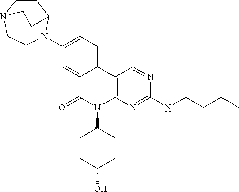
C12=CC(N3CCN4CCC3CC4)=CC=C1C1=C(N(C3CCC(O)CC3)C2=O)N=C(NCCCC)N=C1
